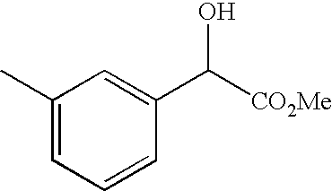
C1(C)=CC=CC(C(O)[CO2Me])=C1
